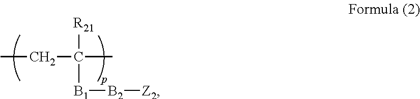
CCC(C)([R21])[B1][B2][Z2]
